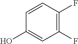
C1=CC(F)=C(F)C=C1O
